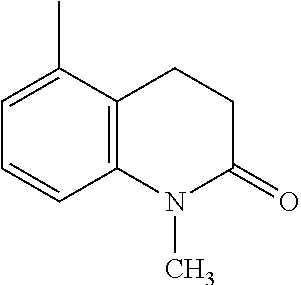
C12=C(C(C)=CC=C1)CCC(=O)N2C
